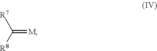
C(=[M])([R7])[R8]
